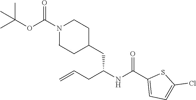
O(C(N1CCC(CC(NC(C2=CC=C(Cl)S2)=O)CC=C)CC1)=O)C(C)(C)C
